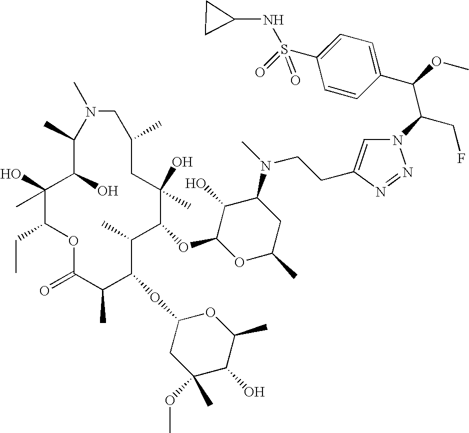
C1(C)C(O)C(C)(O)C(CC)OC(=O)C(C)C(OC2CC(C)(OC)C(O)C(C)O2)C(C)C(OC2OC(C)CC(N(CCC3=CN(C(CF)C(C4=CC=C(S(=O)(NC5CC5)=O)C=C4)OC)N=N3)C)C2O)C(C)(O)CC(C)CN1C
